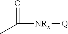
[NRx](C(=O)C)[Q]
